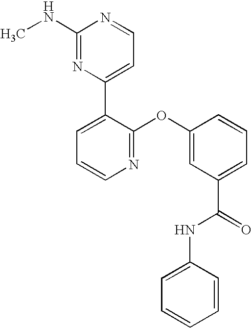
N1=C(OC2=CC(C(=O)NC3=CC=CC=C3)=CC=C2)C(C2=CC=NC(NC)=N2)=CC=C1
